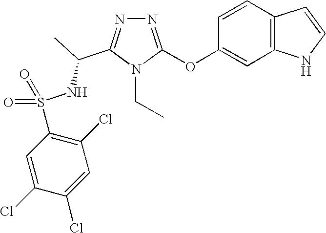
N1=C(OC2=CC3=C(C=C2)C=CN3)N(CC)C(C(NS(C2=C(Cl)C=C(Cl)C(Cl)=C2)(=O)=O)C)=N1
